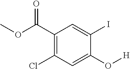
COC(C1=C(Cl)C=C(O[H])C(I)=C1)=O
